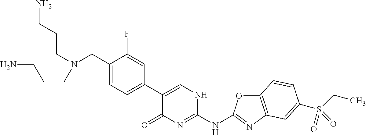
C1(CN(CCCN)CCCN)=CC=C(C2=CNC(NC3=NC4=C(O3)C=CC(S(CC)(=O)=O)=C4)=NC2=O)C=C1F
